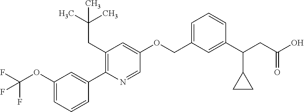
C1(OC(F)(F)F)=CC=CC(C2=C(CC(C)(C)C)C=C(OCC3=CC=CC(C(CC(O)=O)C4CC4)=C3)C=N2)=C1
